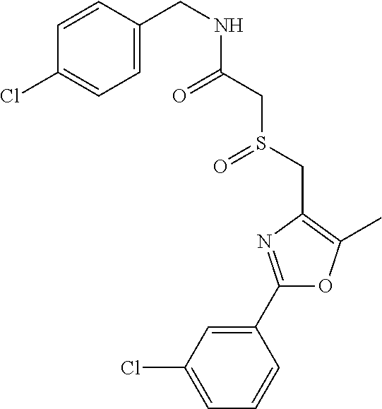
C1=C(Cl)C=C(C2=NC(CS(=O)CC(=O)NCC3=CC=C(Cl)C=C3)=C(C)O2)C=C1
